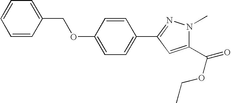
C1=CC(COC2=CC=C(C3=NN(C)C(C(OCC)=O)=C3)C=C2)=CC=C1
